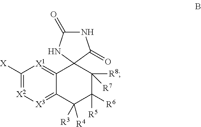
N1C(=O)NC2(C1=O)C1=[X1]C([X])=[X2][X3]=C1C([R4])([R3])C([R5])([R6])C2([R8])[R7]
